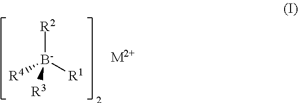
[R2][B-]([R4])([R1])[R3].[M2+]
